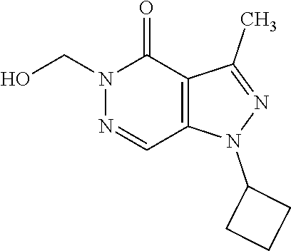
N1(CO)N=CC2=C(C1=O)C(C)=NN2C1CCC1
